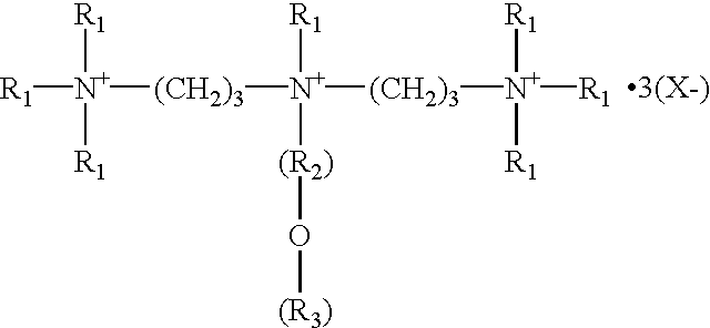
[R1][N+]([(CH2)3][N+]([(CH2)3][N+]([R1])([R1])[R1])([(R2)]O[(R3)])[R1])([R1])[R1].[3(X-)]
